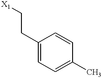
C1(CC[X1])=CC=C(C)C=C1
